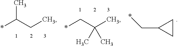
*CC(C)(C)C.*C(CC)C.C1CC1C*
